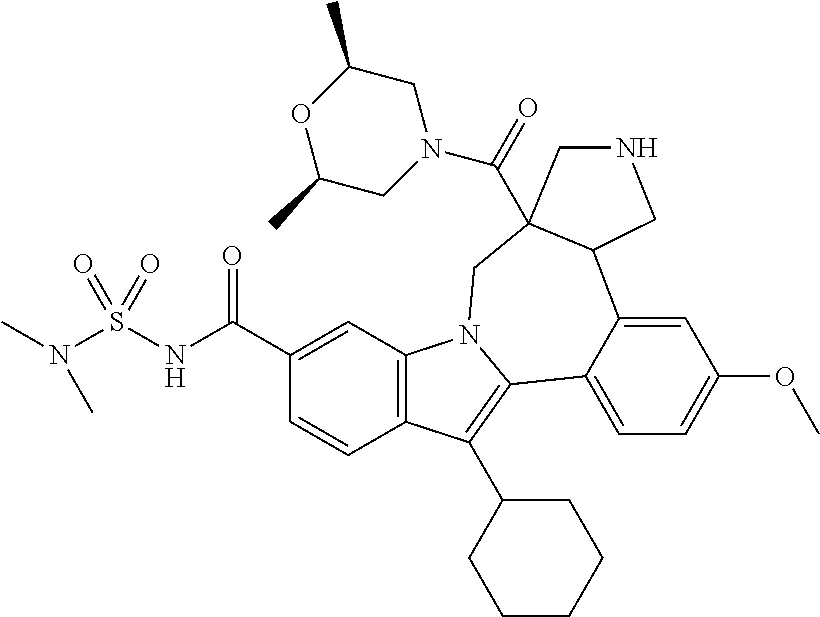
C12=C(C(C3CCCCC3)=C3C4=CC=C(OC)C=C4C4CNCC4(C(=O)N4CC(C)OC(C)C4)CN13)C=CC(C(NS(N(C)C)(=O)=O)=O)=C2
